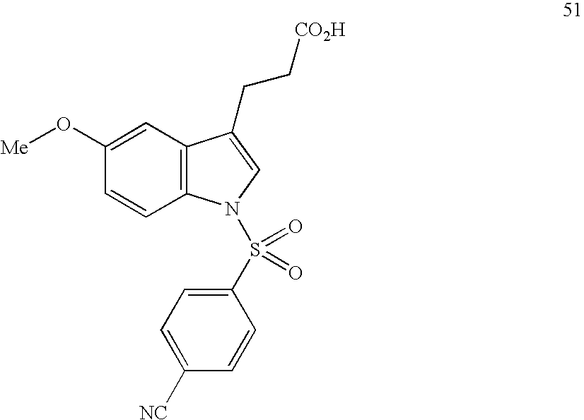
C1=C(O[Me])C=CC2=C1C(CC[CO2H])=CN2S(=O)(=O)C1=CC=C([NC])C=C1
